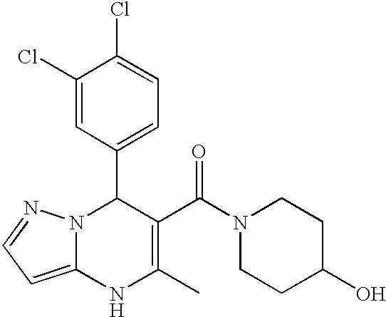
C1(Cl)=CC(C2N3C(=CC=N3)NC(C)=C2C(N2CCC(O)CC2)=O)=CC=C1Cl
